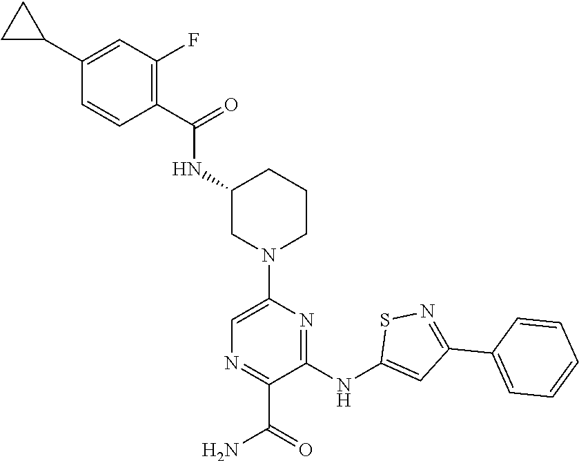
C1=C(N2CC(NC(C3=C(F)C=C(C4CC4)C=C3)=O)CCC2)N=C(NC2=CC(C3=CC=CC=C3)=NS2)C(C(N)=O)=N1
